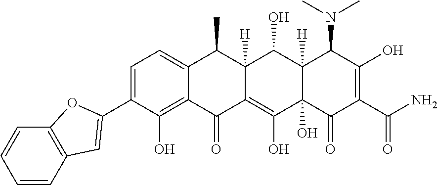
C1=C(C2=CC3=C(C=CC=C3)O2)C(O)=C2C(=C1)C(C)C1([H])C(=C(O)C3(O)C([H])(C1O)C(N(C)C)C(O)=C(C(N)=O)C3=O)C2=O
